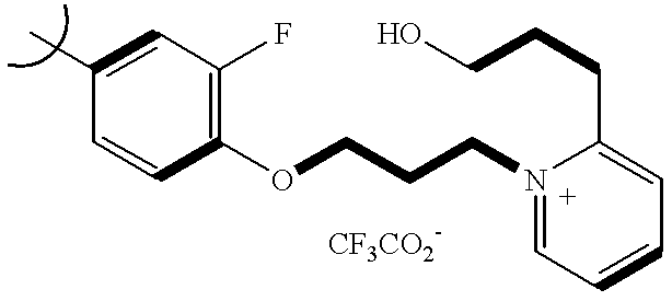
C1(C)=CC(F)=C(OCCCN2=CC=CC=C2CCCO)C=C1
